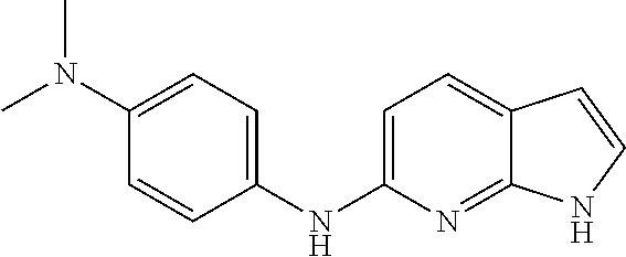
C1(N(C)C)=CC=C(NC2=CC=C3C(=N2)NC=C3)C=C1
